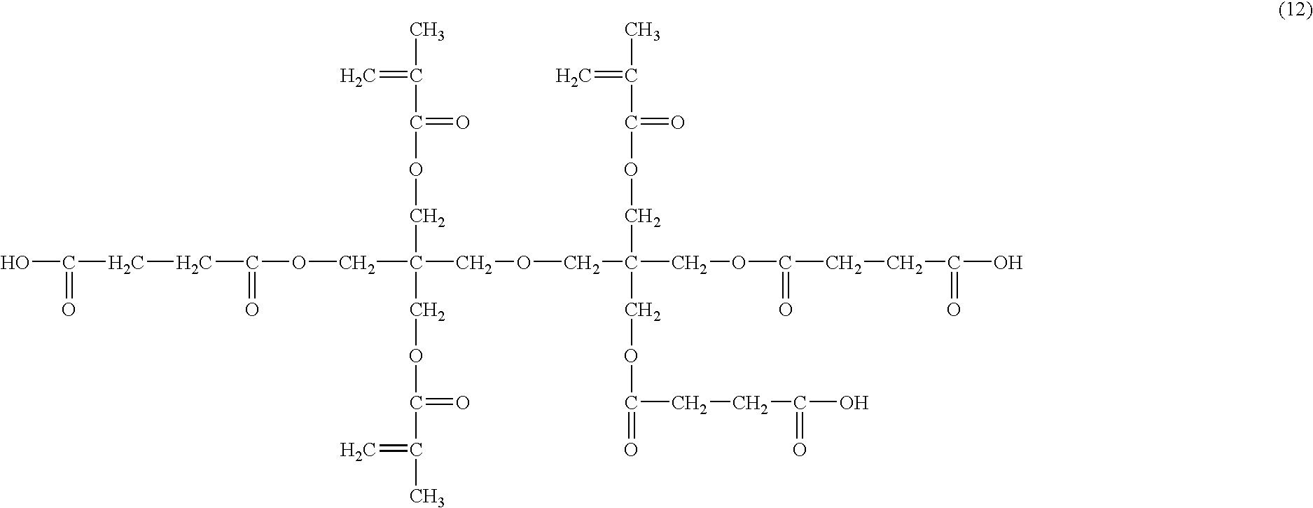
C=C(C(=O)OCC(COC(CCC(O)=O)=O)(COCC(COC(C(=C)C)=O)(COC(=O)CCC(=O)O)COC(=O)CCC(=O)O)COC(=O)C(=C)C)C
